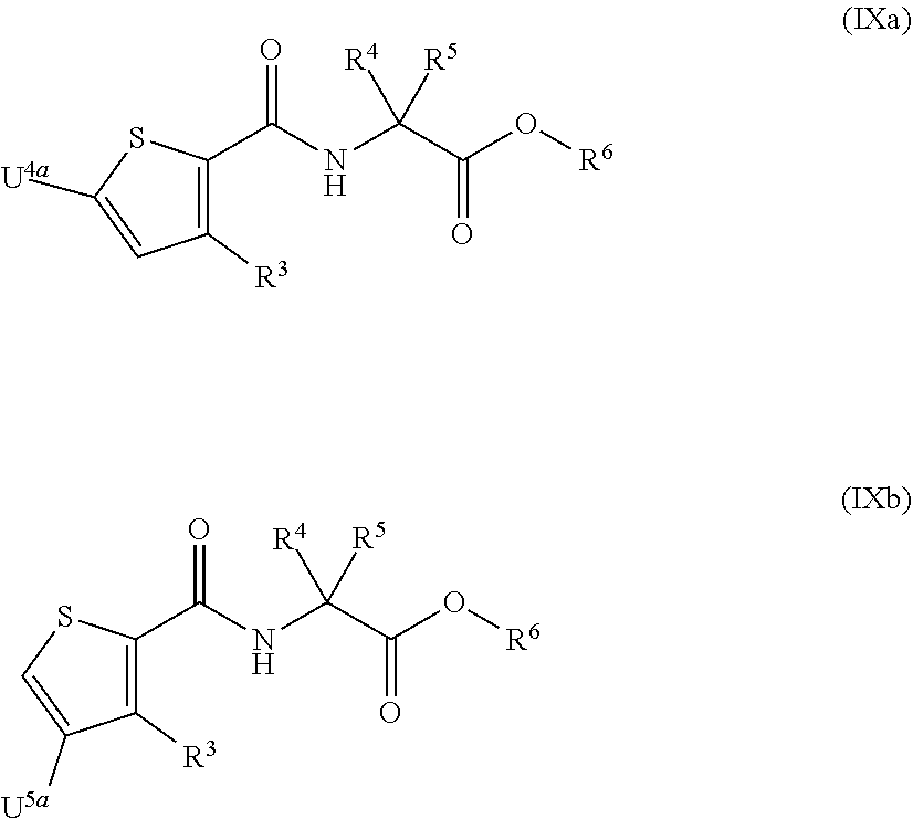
C1([R3])=C(C(NC(C(O[R6])=O)([R4])[R5])=O)SC([U4a])=C1.C1([R3])=C(C(NC(C(O[R6])=O)([R4])[R5])=O)SC=C1[U5a]
